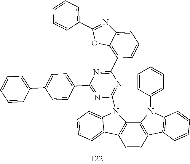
C1=CC2=C(C3=C1C1=CC=CC=C1N3C1=NC(C3=C4C(=CC=C3)N=C(C3=CC=CC=C3)O4)=NC(C3=CC=C(C4=CC=CC=C4)C=C3)=N1)N(C1=CC=CC=C1)C1=C2C=CC=C1
